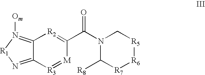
C12=N([Om])[R1]N=C1[R3]=[M]C(C(N1C([R8])[R7][R6][R5]C1)=O)=[R2]2
